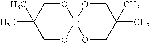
O1CC(C)(C)CO[Ti]12OCC(C)(C)CO2
